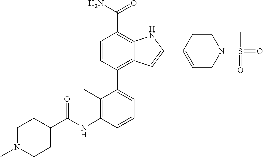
C1=C(C2=CC3=C(C4=CC=CC(NC(C5CCN(C)CC5)=O)=C4C)C=CC(C(N)=O)=C3N2)CCN(S(=O)(C)=O)C1
